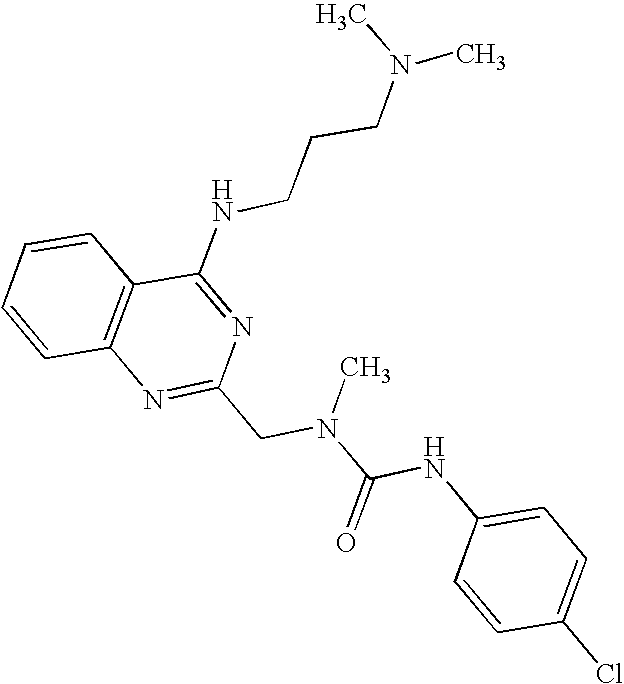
C1=CC2=C(C=C1)C(NCCCN(C)C)=NC(CN(C(NC1=CC=C(Cl)C=C1)=O)C)=N2
